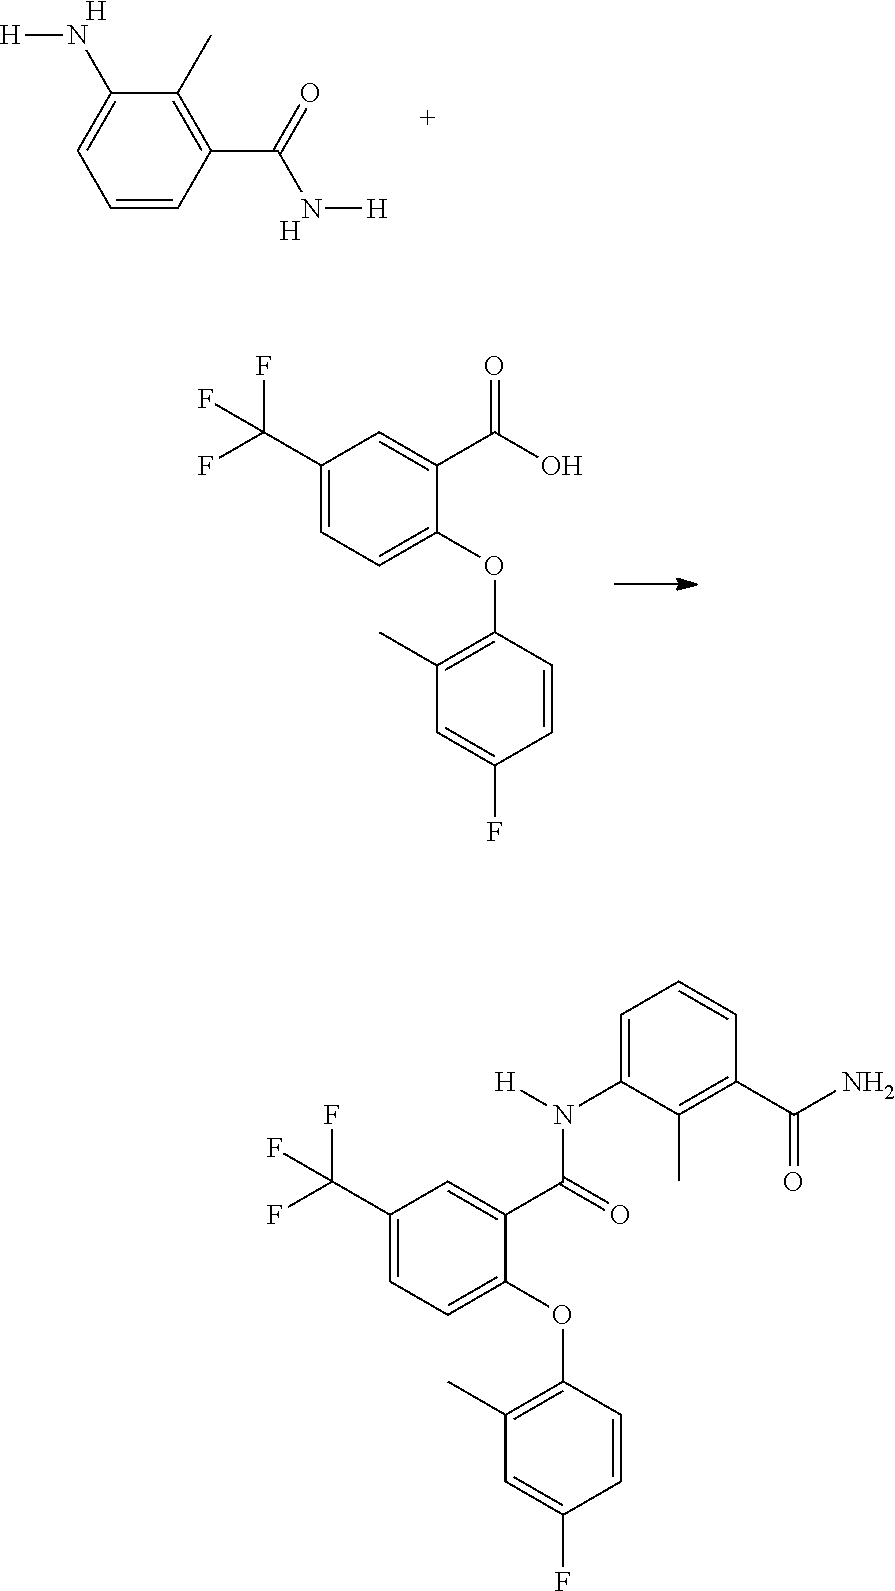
C1=CC(C(=O)N[H])=C(C)C(N[H])=C1.[H].[H].C1=CC(OC2=CC=C(C(F)(F)F)C=C2C(O)=O)=C(C)C=C1F.C1=CC(OC2=CC=C(C(F)(F)F)C=C2C(=O)N([H])C2=CC=CC(C(N)=O)=C2C)=C(C)C=C1F
